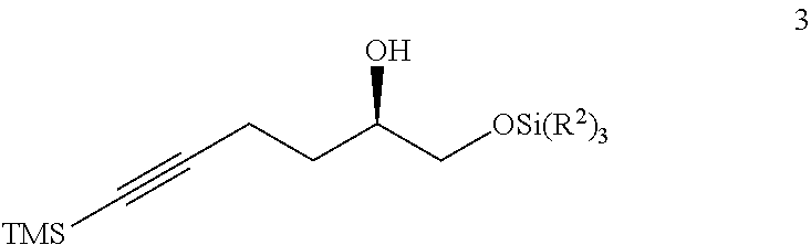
[TMS]C#CCCC(C[OSi(R2)3])O
